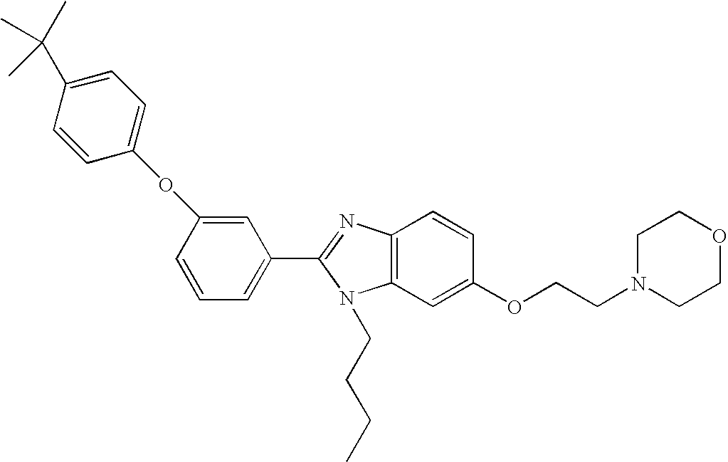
C1(C2=NC3=C(N2CCCC)C=C(OCCN2CCOCC2)C=C3)=CC=CC(OC2=CC=C(C(C)(C)C)C=C2)=C1
